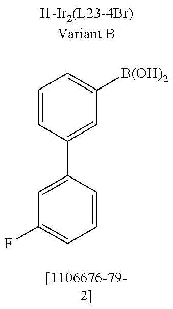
C1=C(C2=CC([B(OH)2])=CC=C2)C=CC=C1F
